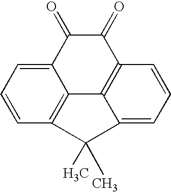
C1=CC=C2C3=C1C(C)(C)C1=CC=CC(=C31)C(=O)C2=O
